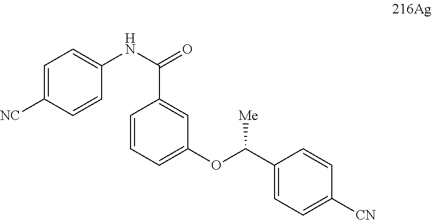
C1=C([NC])C=CC(NC(=O)C2=CC(OC(C3=CC=C([CN])C=C3)[Me])=CC=C2)=C1
